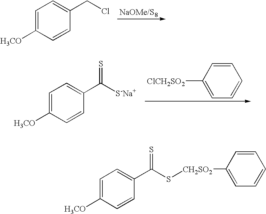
C1=C([H3CO])C=CC(CCl)=C1.C1=C([H3CO])C=CC(C([S-Na+])=S)=C1.C1=CC([ClCH2SO2])=CC=C1.C1=C([H3CO])C=CC(C(S[CH2SO2]C2=CC=CC=C2)=S)=C1
